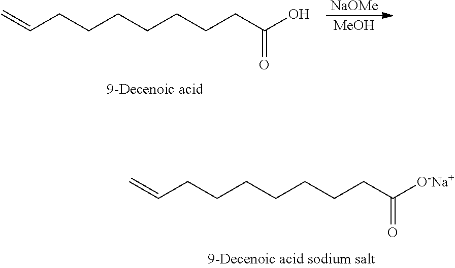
C=CCCCCCCCC(O)=O.[NaOMe].[MeOH].C=CCCCCCCCC([O-Na+])=O
